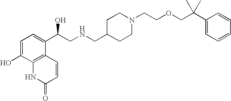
C1=C(O)C2=C(C(C(CNCC3CCN(CCOCC(C4=CC=CC=C4)(C)C)CC3)O)=C1)C=CC(=O)N2
